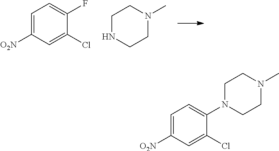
C1=C(Cl)C(F)=CC=C1[O2N].N1CCN(C)CC1.C1=C(Cl)C(N2CCN(C)CC2)=CC=C1[O2N]
